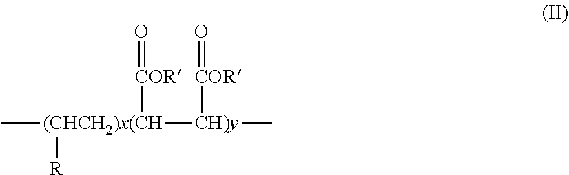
C[(CHCH2)x(CH]([CH)y]([COR]=O)C)([COR]=O)[R]
